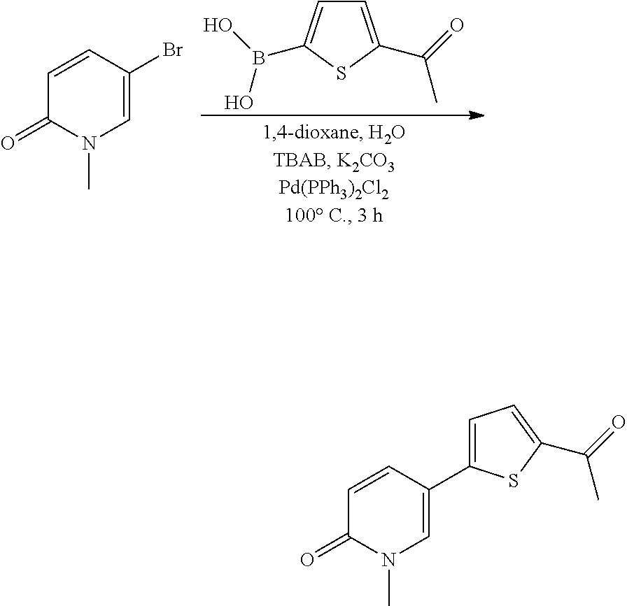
C1=CC(Br)=CN(C)C1=O.C1=C(C(=O)C)SC(B(O)O)=C1.C1=CC(C2=CC=C(C(=O)C)S2)=CN(C)C1=O
